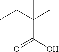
OC(C(CC)(C)C)=O
